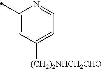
C1(C)=CC([(CH2)2NHCH2CHO])=CC=N1
